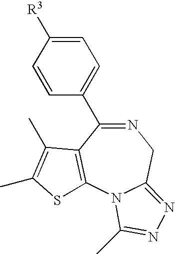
N1=C(C2=CC=C([R3])C=C2)C2=C(N3C(=NN=C3C)C1)SC(C)=C2C
